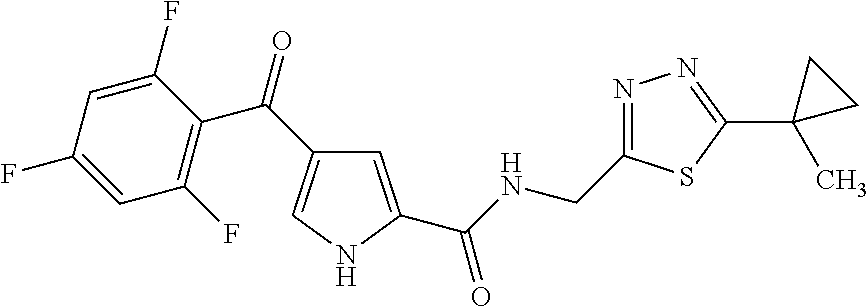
C1=C(C(NCC2=NN=C(C3(C)CC3)S2)=O)NC=C1C(=O)C1=C(F)C=C(F)C=C1F
